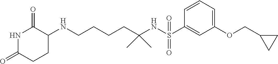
C1(NCCCCC(NS(C2=CC(OCC3CC3)=CC=C2)(=O)=O)(C)C)C(=O)NC(=O)CC1
